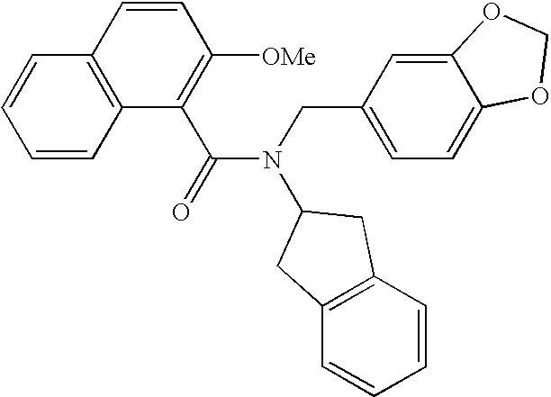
C1=CC2=C(C=C1)C=CC([OMe])=C2C(=O)N(CC1=CC=C2C(=C1)OCO2)C1CC2=C(C1)C=CC=C2
